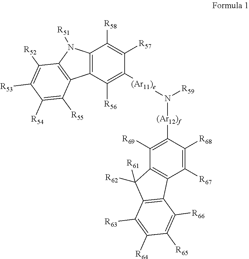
C12=C(C([R56])=C([(Ar11)e]N([R59])[(Ar12)f]C3=C([R69])C4=C(C([R67])=C3[R68])C3=C(C4([R62])[R61])C([R63])=C([R64])C([R65])=C3[R66])C([R57])=C1[R58])C1=C(N2[R51])C([R52])=C([R53])C([R54])=C1[R55]
